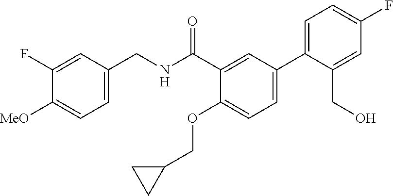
C1=C(CNC(C2=CC(C3=CC=C(F)C=C3CO)=CC=C2OCC2CC2)=O)C=C(F)C([MeO])=C1
